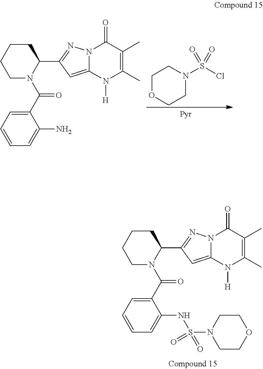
C1N(C(C2=CC=CC=C2NS(N2CCOCC2)(=O)=O)=O)C(C2=NN3C(=C2)N([H])C(C)=C(C)C3=O)CCC1.C1N(C(C2=CC=CC=C2N)=O)C(C2=NN3C(=C2)N([H])C(C)=C(C)C3=O)CCC1.C1OCCN(S(Cl)(=O)=O)C1
